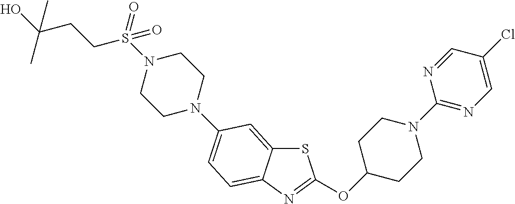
S1C2=CC(N3CCN(S(CCC(O)(C)C)(=O)=O)CC3)=CC=C2N=C1OC1CCN(C2=NC=C(Cl)C=N2)CC1
